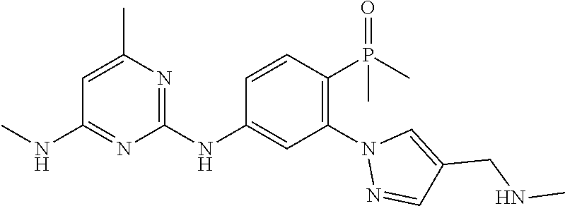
C1(NC2=CC(N3N=CC(CNC)=C3)=C(P(C)(=O)C)C=C2)=NC(C)=CC(NC)=N1
